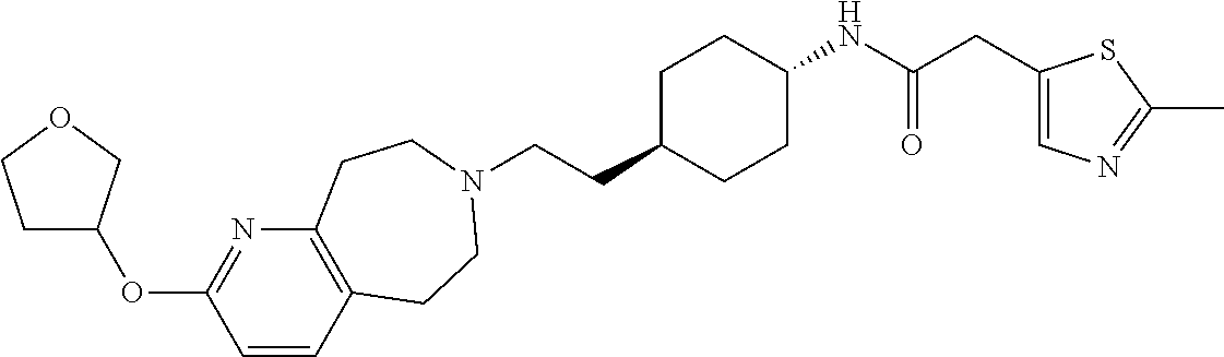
C(CC1CCC(NC(CC2=CN=C(C)S2)=O)CC1)N1CCC2=C(N=C(OC3CCOC3)C=C2)CC1
